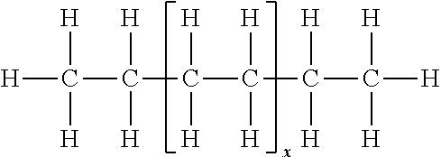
[H]C([H])([H])C([H])([H])C([H])([H])C([H])([H])C([H])([H])C([H])([H])[H]
